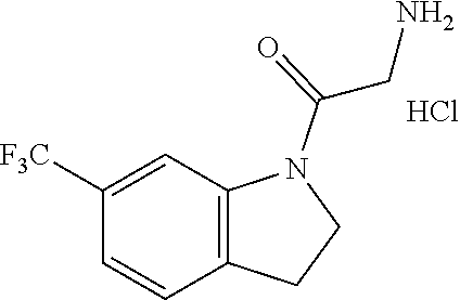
C1([F3C])=CC2=C(C=C1)CCN2C(CN)=O.Cl
